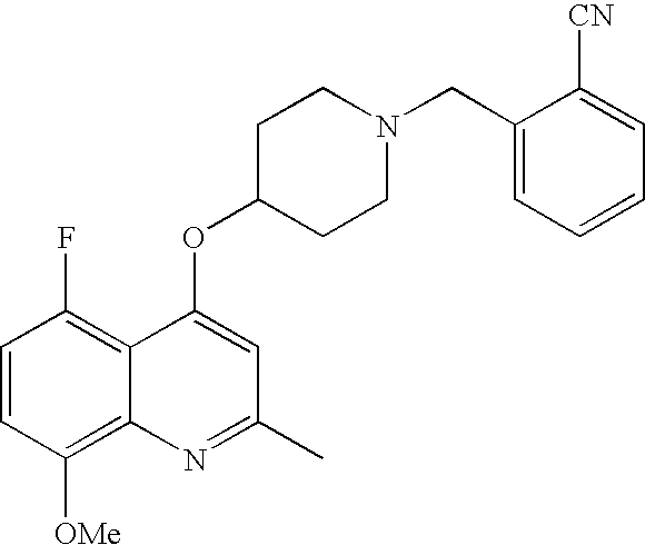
C1=CC([OMe])=C2C(=C1F)C(OC1CCN(CC3=CC=CC=C3[CN])CC1)=CC(C)=N2
